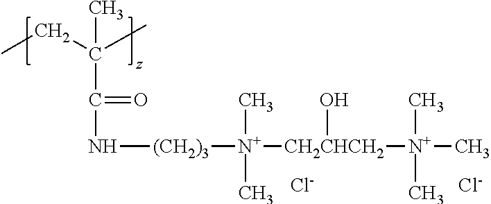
CCC(C)(C)C(=O)N[(CH2)3][N+](C)(C)[CH2CHCH2](O)[N+](C)(C)C.[Cl-].[Cl-]
